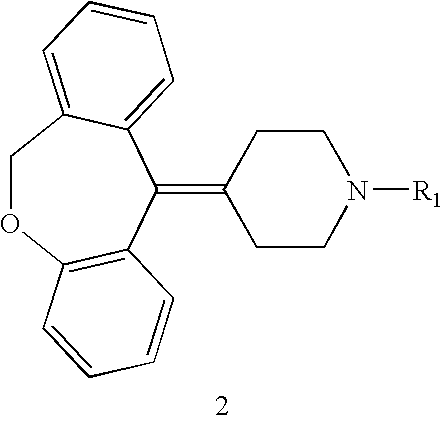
C1OC2=C(C(=C3CCN([R1])CC3)C3=CC=CC=C13)C=CC=C2
